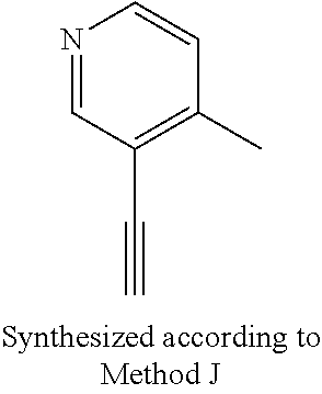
C1(C#C)=C(C)C=CN=C1
